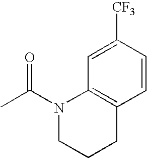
C12=C(C=CC([CF3])=C1)CCCN2C(C)=O
